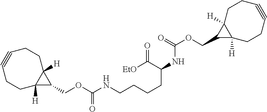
C12([H])C(COC(NCCCCC(NC(OCC3C4([H])C3([H])CCC#CCC4)=O)C([EtO])=O)=O)C1([H])CCC#CCC2
